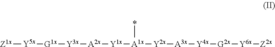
[Z1x][Y5x][G1x][Y3x][A2x][Y1x][A1x](*)[Y2x][A3x][Y4x][G2x][Y6x][Z2x]
